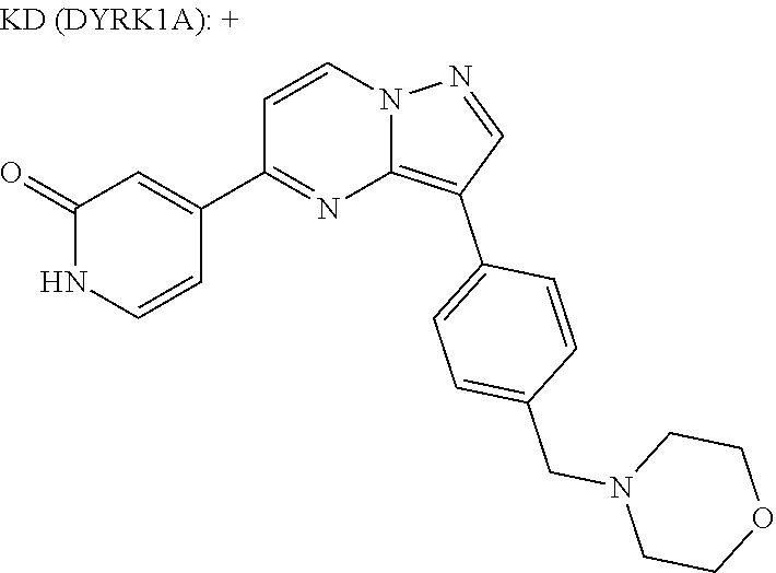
C1(=O)NC=CC(C2=NC3=C(C4=CC=C(CN5CCOCC5)C=C4)C=NN3C=C2)=C1
